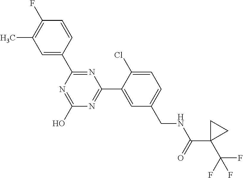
C1(C2=NC(C3=CC(CNC(C4(C(F)(F)F)CC4)=O)=CC=C3Cl)=NC(O)=N2)=CC(C)=C(F)C=C1
